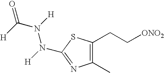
N(C1=NC(C)=C(CC[ONO2])S1)([H])N([H])C([H])=O
